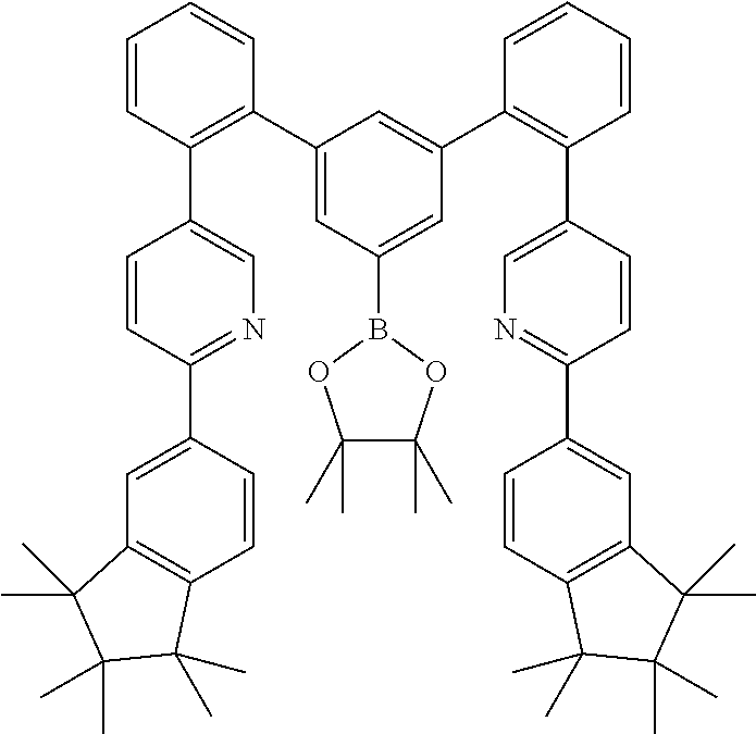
C1=CC(C2=CN=C(C3=CC4=C(C=C3)C(C)(C)C(C)(C)C4(C)C)C=C2)=C(C2=CC(B3OC(C)(C)C(C)(C)O3)=CC(C3=C(C4=CN=C(C5=CC6=C(C=C5)C(C)(C)C(C)(C)C6(C)C)C=C4)C=CC=C3)=C2)C=C1
